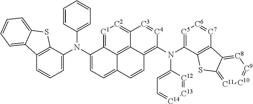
N(C1=CC=C2C3=C4C(=C(N(C5=[C5][C6]=[C7]C6=C5SC5=[C11][C10]=[C9][C8]=C65)C5=CC=[C14][C13]=[C12]5)[C4]=[C3]C4=[C2][C1]=C13)C=C2)(C1=CC=CC2=C1SC1=CC=CC=C21)C1=CC=CC=C1
